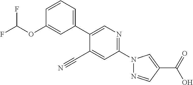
C1=C(OC(F)F)C=CC=C1C1=CN=C(N2N=CC(C(O)=O)=C2)C=C1C#N
